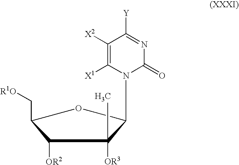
C(C1OC(N2C(=O)N=C([Y])C([X2])=C2[X1])C([OR3])(C)C1[OR2])[R1O]
